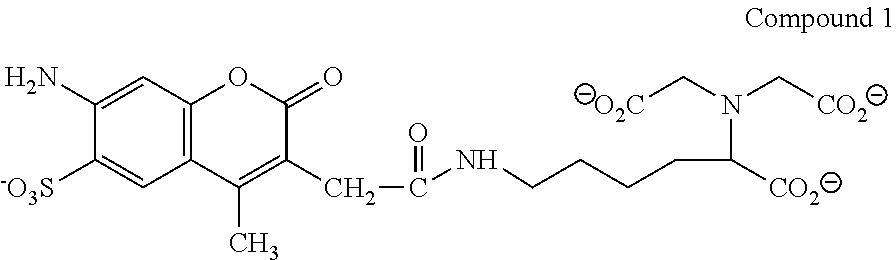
C12=C(C=C(N)C([-O3S])=C1)OC(=O)C(CC(NCCCCC(N(C[CO2])C[O2C])[CO2])=O)=C2C
